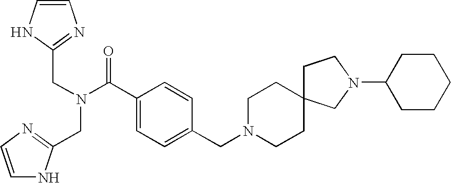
C1=CNC(CN(C(C2=CC=C(CN3CCC4(CC3)CCN(C3CCCCC3)C4)C=C2)=O)CC2=NC=CN2)=N1
